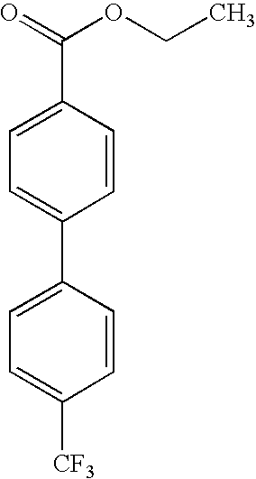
O=C(OCC)C1=CC=C(C2=CC=C([CF3])C=C2)C=C1
